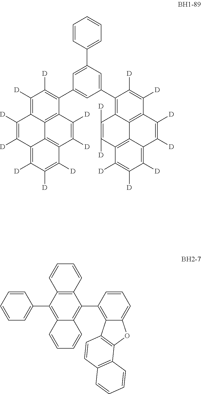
C1=CC=CC=C1C1=C2C(=C(C3=C4C(=CC=C3)OC3=C4C=CC4=C3C=CC=C4)C3=C1C=CC=C3)C=CC=C2.C1=CC(C2=CC(C3=C([D])C([D])=C4C5=C3C([D])=C([D])C3=C5C(=C([D])C([D])=C3[D])C([D])=C4[D])=CC(C3=C4C5=C(C([D])=C3[D])C([D])=C([D])C3=C([D])C([D])=C([D])C(=C53)C([D])=C4[D])=C2)=CC=C1
